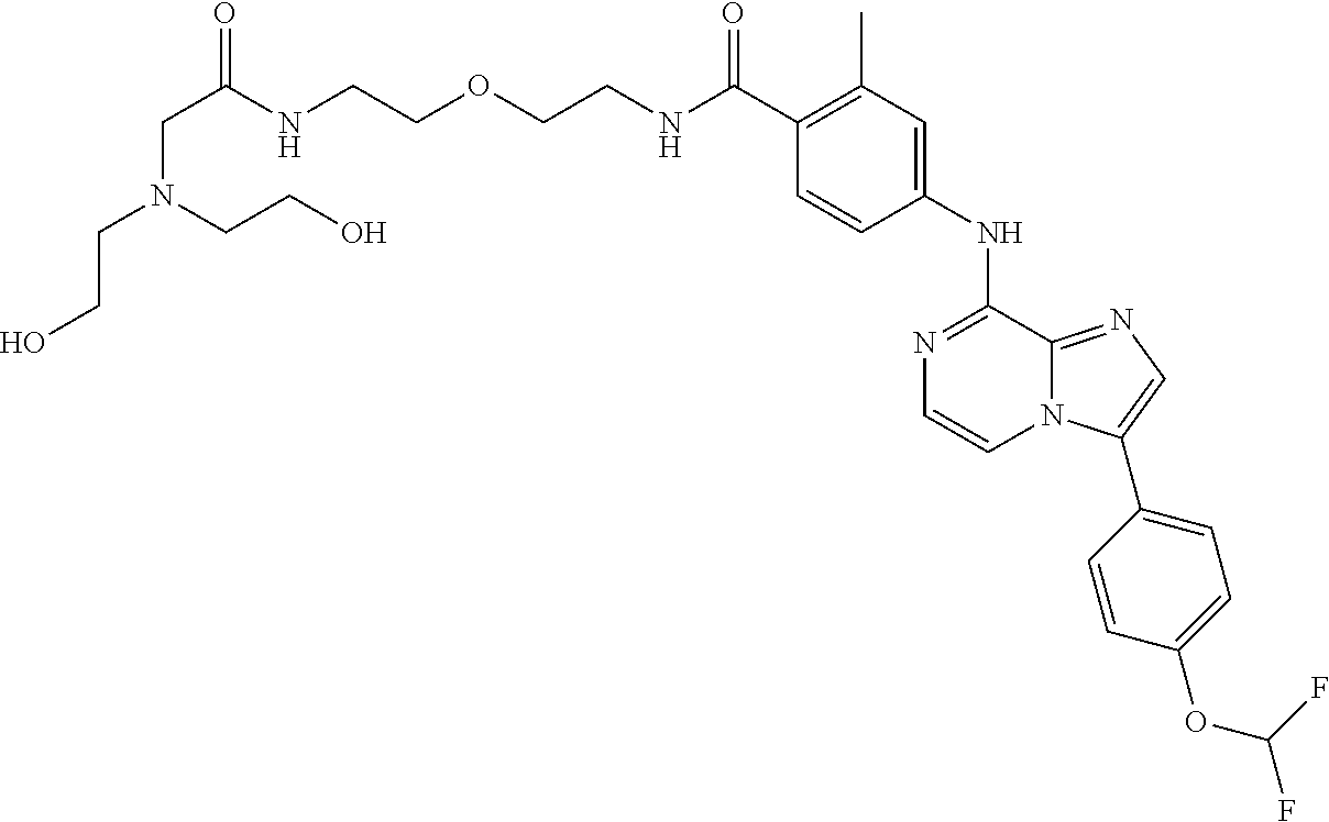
C(C1=C(C)C=C(NC2=NC=CN3C2=NC=C3C2=CC=C(OC(F)F)C=C2)C=C1)(=O)NCCOCCNC(CN(CCO)CCO)=O
